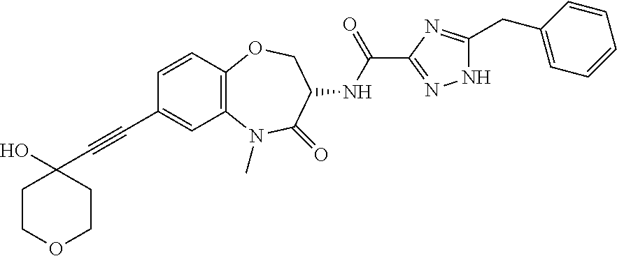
C1(C#CC2(O)CCOCC2)=CC2=C(C=C1)OCC(NC(C1=NNC(CC3=CC=CC=C3)=N1)=O)C(=O)N2C
